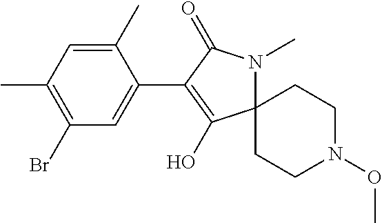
C12(N(C)C(=O)C(C3=CC(Br)=C(C)C=C3C)=C1O)CCN(OC)CC2
